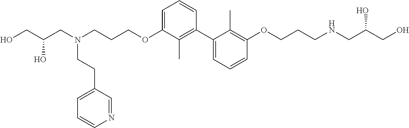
OCC(CN(CCCOC1=CC=CC(C2=CC=CC(OCCCNCC(CO)O)=C2C)=C1C)CCC1=CC=CN=C1)O
